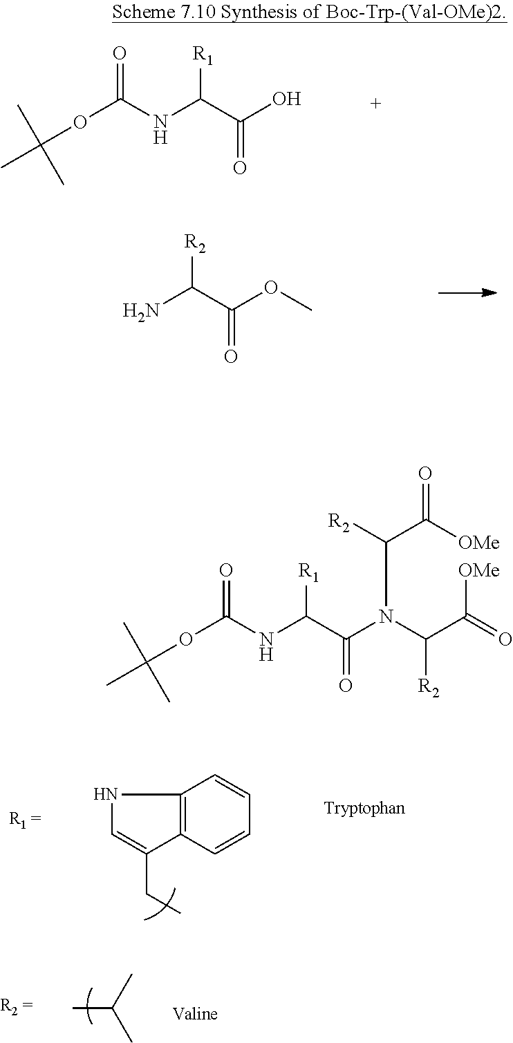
O(C(NC(C(O)=O)[R1])=O)C(C)(C)C.NC(C(OC)=O)[R2].CC(C)C.C12=C(C=CC=C1)C(CC)=CN2.O(C(NC(C(N(C([R2])C(=O)[OMe])C([R2])C([OMe])=O)=O)[R1])=O)C(C)(C)C
